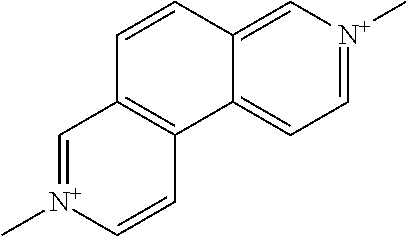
C1=[N+](C)C=C2C(=C1)C1=C(C=C2)C=[N+](C)C=C1
